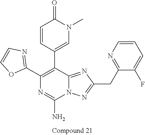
C1(N)=NC(C2=NC=CO2)=C(C2=CN(C)C(=O)C=C2)C2=NC(CC3=NC=CC=C3F)=NN12
